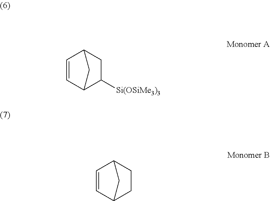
C1=CC2CC([Si(OSiMe3)3])C1C2.C1=CC2CCC1C2
